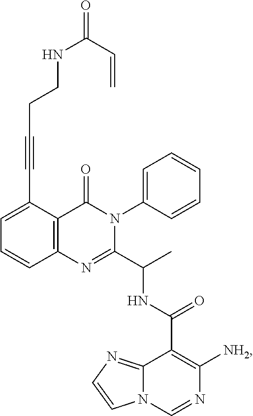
C1=C(C#CCCNC(=O)C=C)C2=C(C=C1)N=C(C(C)NC(=O)C1=C([NH2])N=CN3C1=NC=C3)N(C1=CC=CC=C1)C2=O
